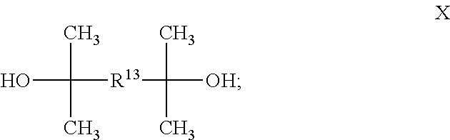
CC(C)([R13]C([OH])(C)C)O
